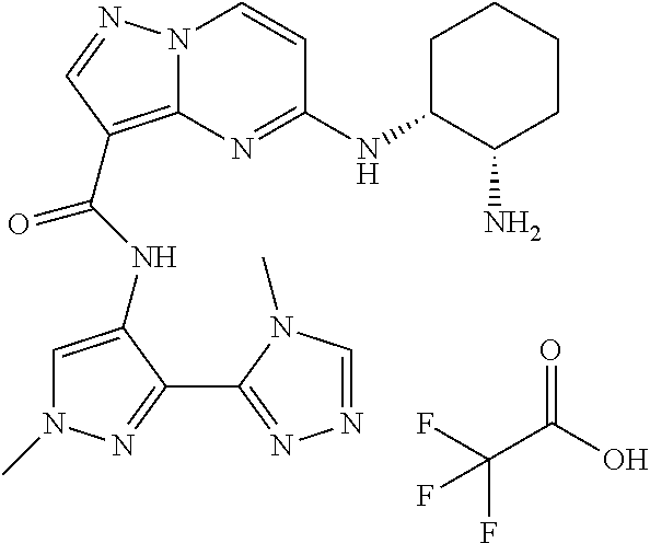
FC(C(O)=O)(F)F.N12C(=C(C(NC3=CN(C)N=C3C3=NN=CN3C)=O)C=N1)N=C(NC1CCCCC1N)C=C2
